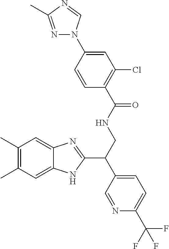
C1(N2N=C(C)N=C2)=CC(Cl)=C(C(NCC(C2=CC=C(C(F)(F)F)N=C2)C2=NC3=CC(C)=C(C)C=C3N2)=O)C=C1
